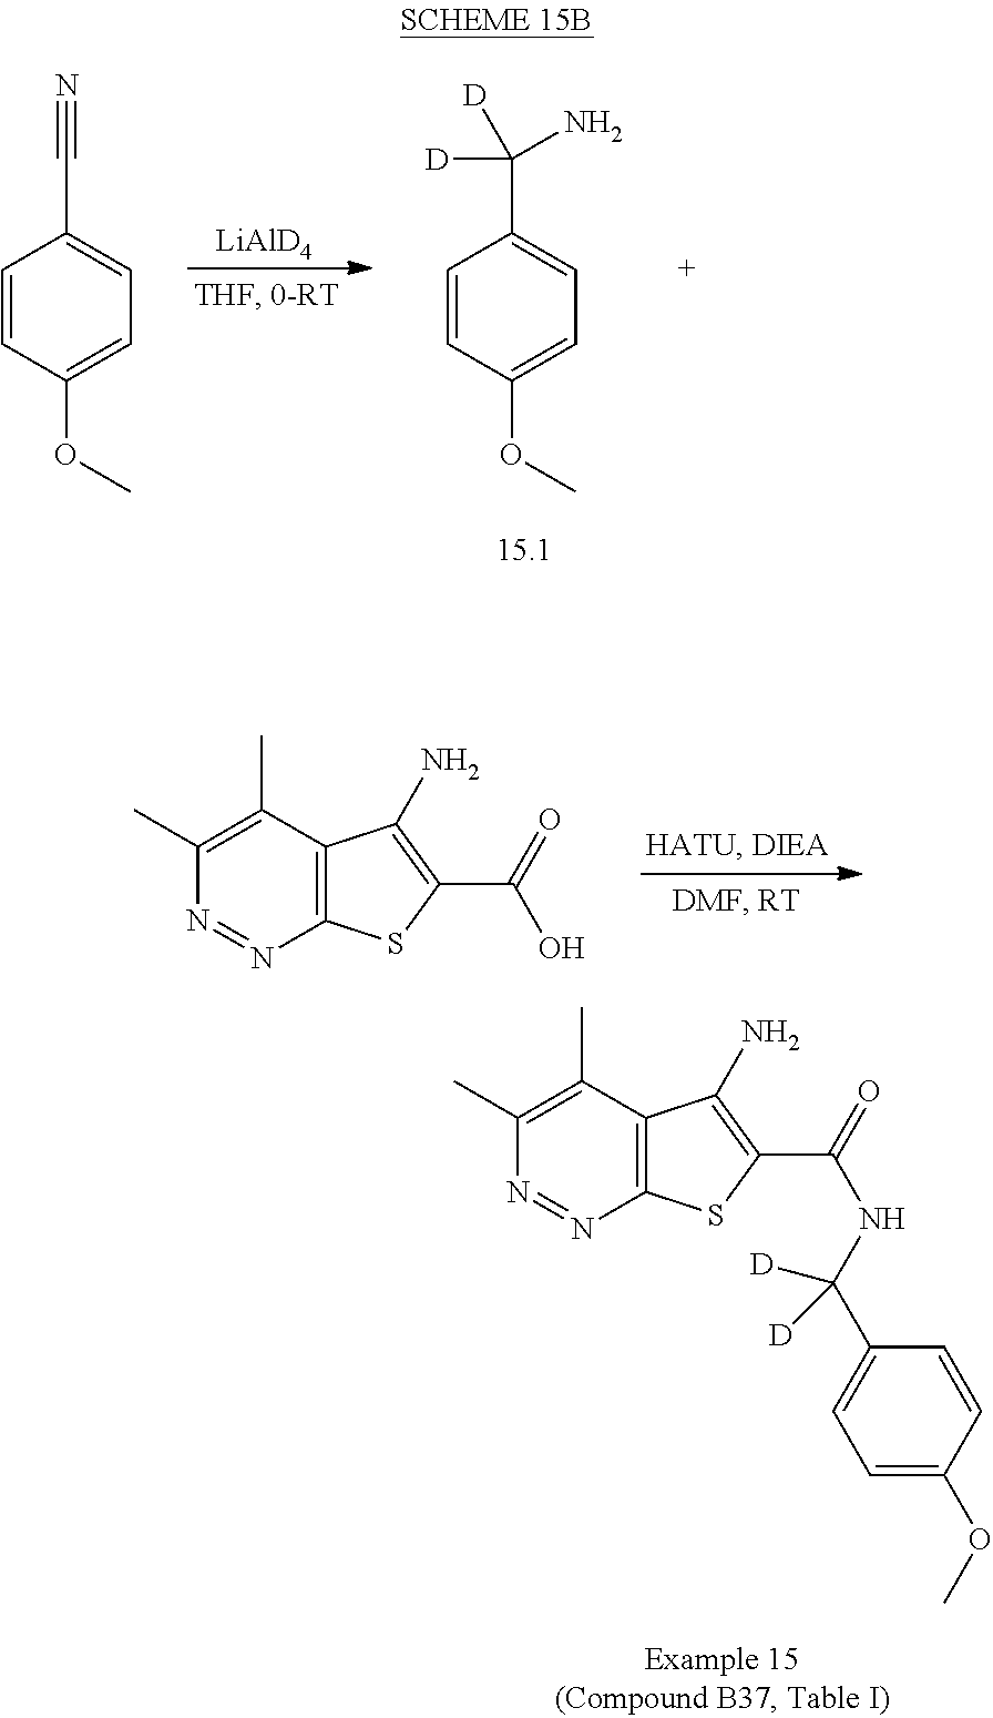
[LiAlD4].C1=CC(OC)=CC=C1C([D])(N)[D].C1=CC(OC)=CC=C1C#N.C12=C(C(C)=C(C)N=N1)C(N)=C(C(=O)O)S2.C12=C(C(C)=C(C)N=N1)C(N)=C(C(=O)NC(C1=CC=C(OC)C=C1)([D])[D])S2
